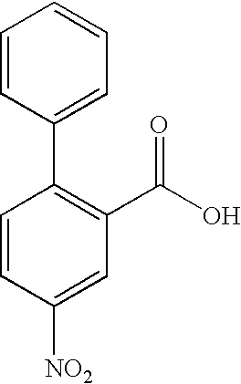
C1=CC(C2=C(C(O)=O)C=C([NO2])C=C2)=CC=C1
